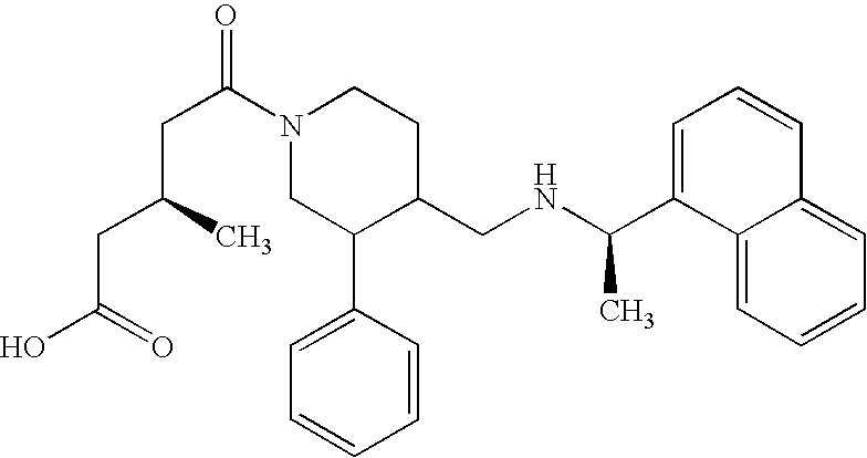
N1(C(CC(CC(O)=O)C)=O)CC(C2=CC=CC=C2)C(CNC(C)C2=CC=CC3=CC=CC=C23)CC1
